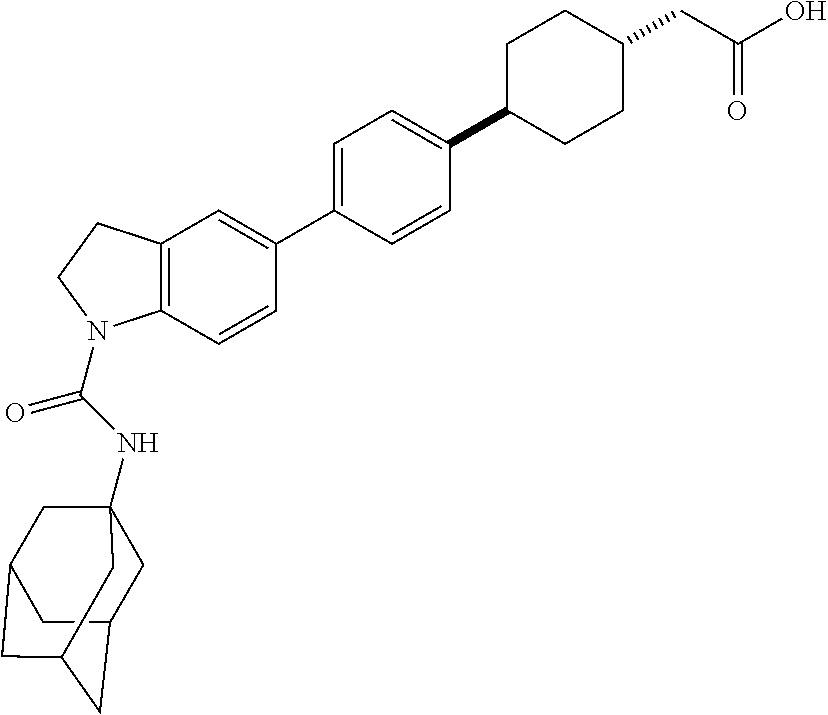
C12=C(C=CC(C3=CC=C(C4CCC(CC(O)=O)CC4)C=C3)=C1)N(C(NC13CC4CC(CC(C1)C4)C3)=O)CC2
